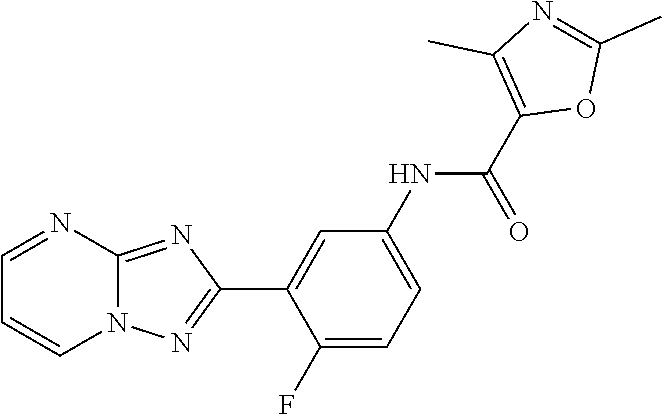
C1(F)=CC=C(NC(C2=C(C)N=C(C)O2)=O)C=C1C1=NN2C(=N1)N=CC=C2
